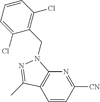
C1=CC([CN])=NC2=C1C(C)=NN2CC1=C(Cl)C=CC=C1Cl
